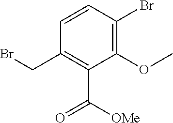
C1=CC(Br)=C(OC)C(C([OMe])=O)=C1CBr
